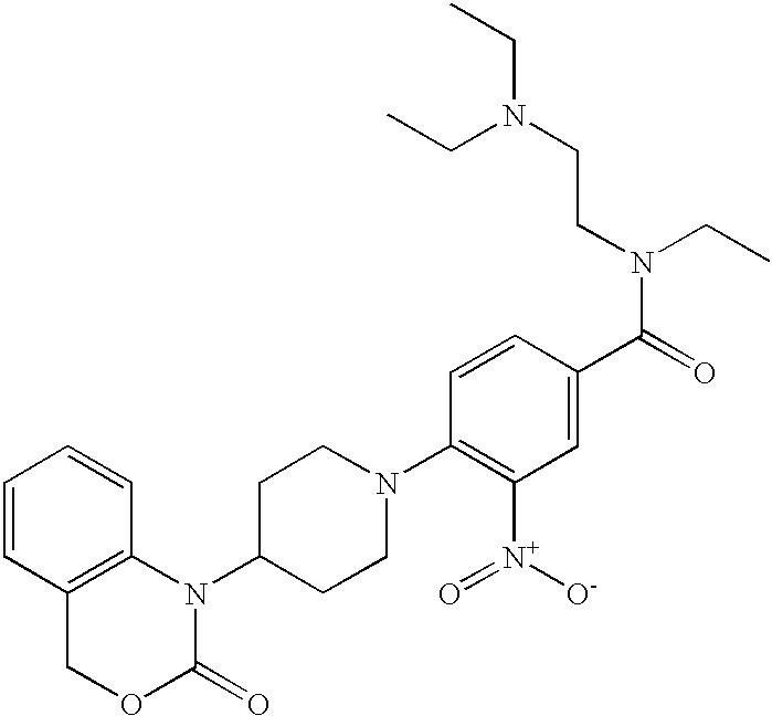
C1=CC2=C(C=C1)N(C1CCN(C3=C([N+]([O-])=O)C=C(C(=O)N(CC)CCN(CC)CC)C=C3)CC1)C(=O)OC2
